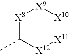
[X8]1C(C)[X12][X11][X10][X9]1
